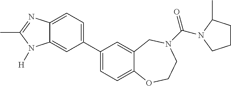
C1(C2=CC=C3C(=C2)N([H])C(C)=N3)=CC=C2C(=C1)CN(C(=O)N1C(C)CCC1)CCO2
